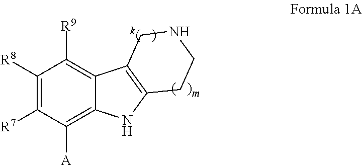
C1([R8])=C([R7])C([A])=C2C(=C1[R9])C1=C(N2)CCNC1
